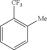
C1=CC=CC([Me])=C1[CF3]
